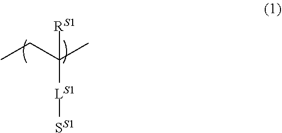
CCC(C)([RS1])[LS1][SS1]
